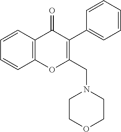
C1=CC2=C(C=C1)OC(CN1CCOCC1)=C(C1=CC=CC=C1)C2=O
